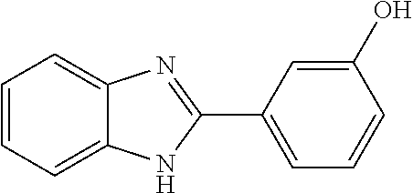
C1=CC=C2C(=C1)N=C(C1=CC=CC(O)=C1)N2
